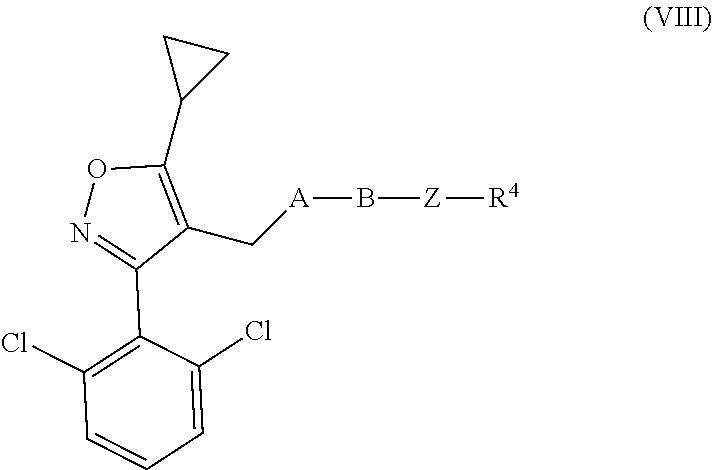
C1(C[A]B[Z][R4])=C(C2CC2)ON=C1C1=C(Cl)C=CC=C1Cl
